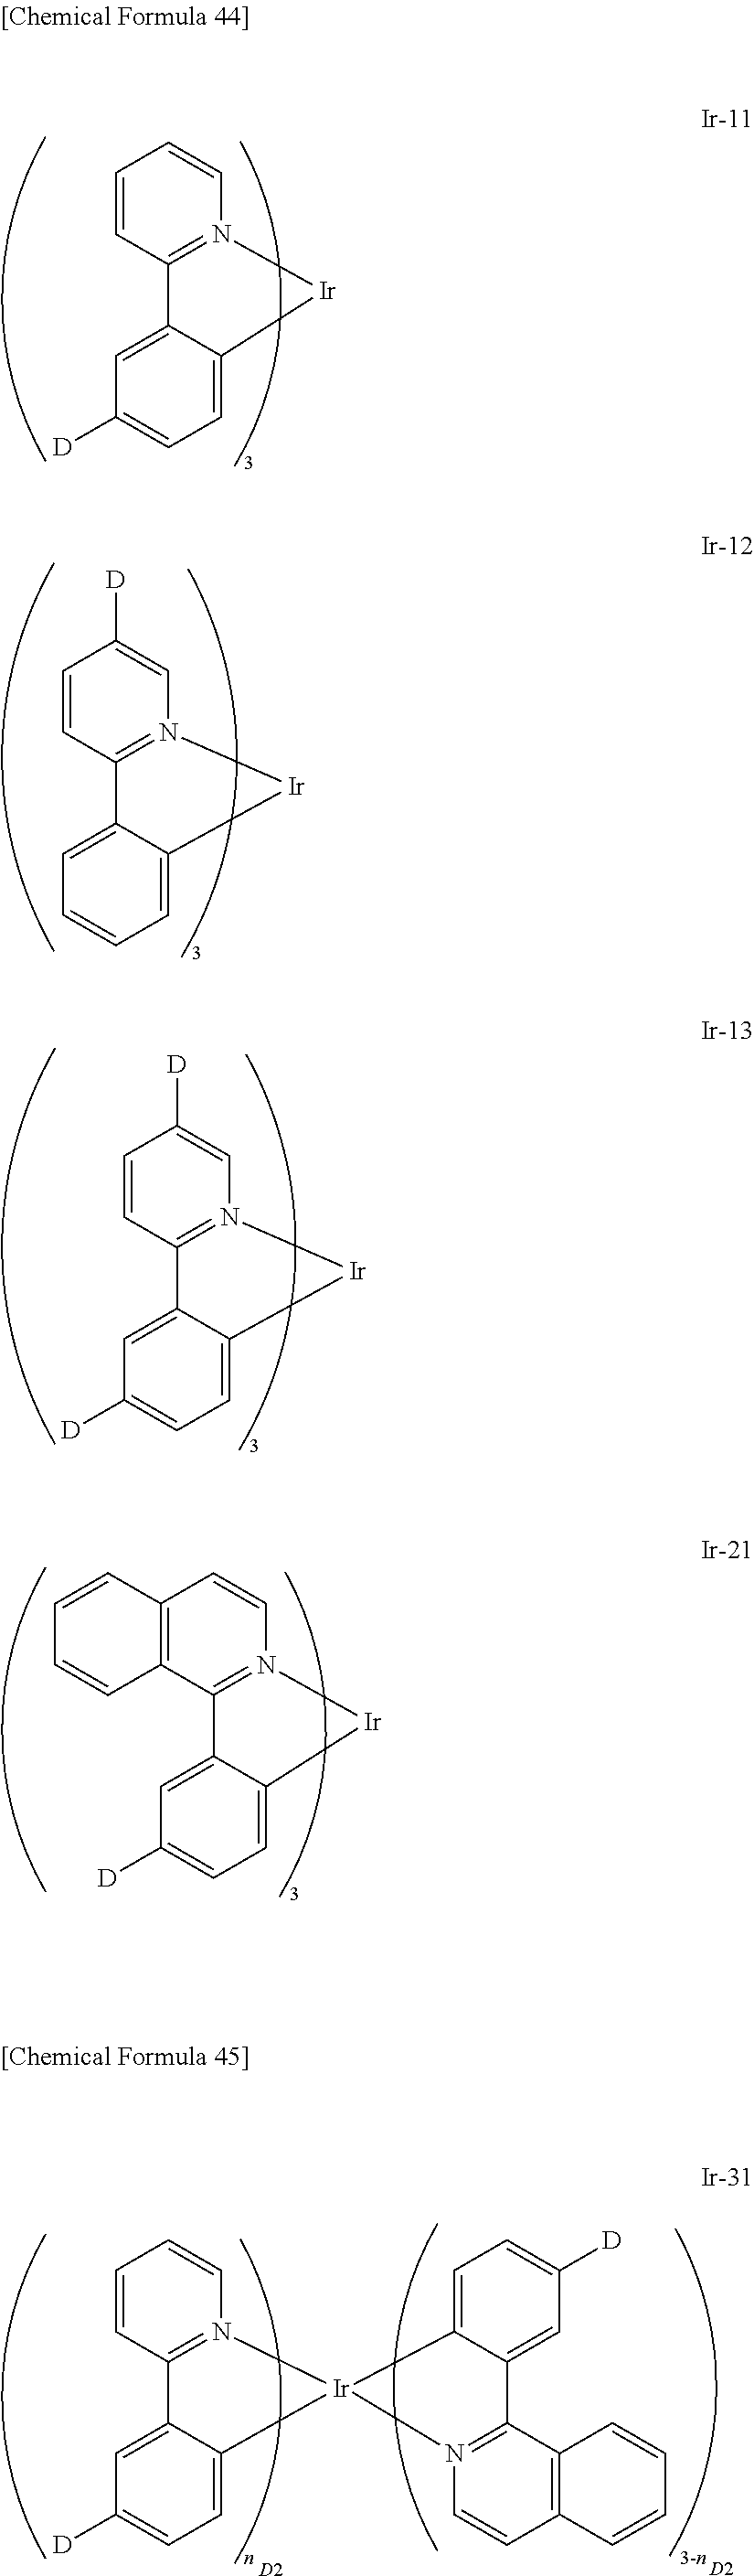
C1=CC2=N(C=C1)[Ir]C1=CC=C([D])C=C21.C1=CC2=N(C=C1[D])[Ir]C1=CC=CC=C21.C1=CC2=N(C=C1[D])[Ir]C1=CC=C([D])C=C21.C12=C(C3=N(C=C1)[Ir]C1=CC=C([D])C=C31)C=CC=C2.C1=CC2=N(C=C1)[Ir]1(C3=CC=C([D])C=C23)C2=CC=C([D])C=C2C2=N1C=CC1=C2C=CC=C1.[D2].[D2]
